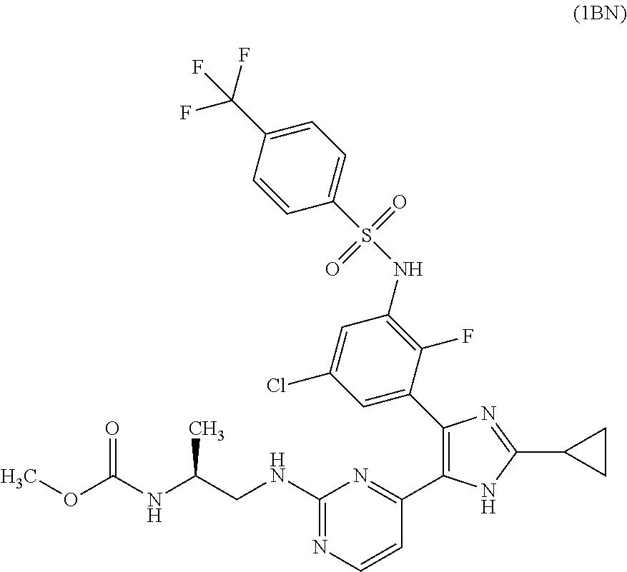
C1(NCC(NC(OC)=O)C)=NC=CC(C2=C(C3=CC(Cl)=CC(NS(=O)(=O)C4=CC=C(C(F)(F)F)C=C4)=C3F)N=C(C3CC3)N2)=N1
